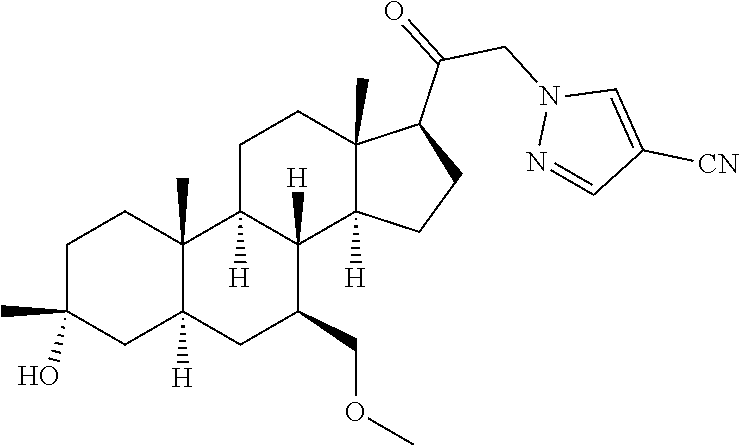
C1C(C)(O)CC2([H])C(C)(C1)C1([H])C([H])(C(COC)C2)C2([H])C(C)(CC1)C(C(CN1N=CC([CN])=C1)=O)CC2
